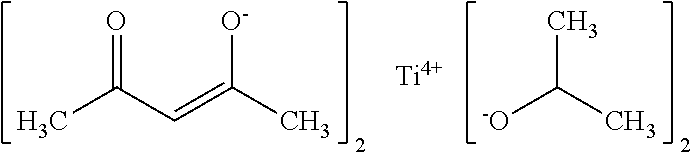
CC(C=C(C)[O-])=O.[-O]C(C)C.[Ti]
